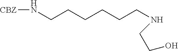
N(CCCCCCNCCO)[CBZ]
